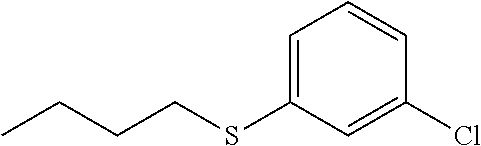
C1=C(SCCCC)C=C(Cl)C=C1
